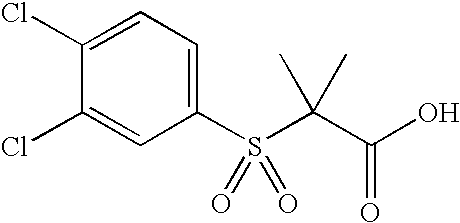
C1(Cl)=CC=C(S(=O)(=O)C(C(O)=O)(C)C)C=C1Cl
